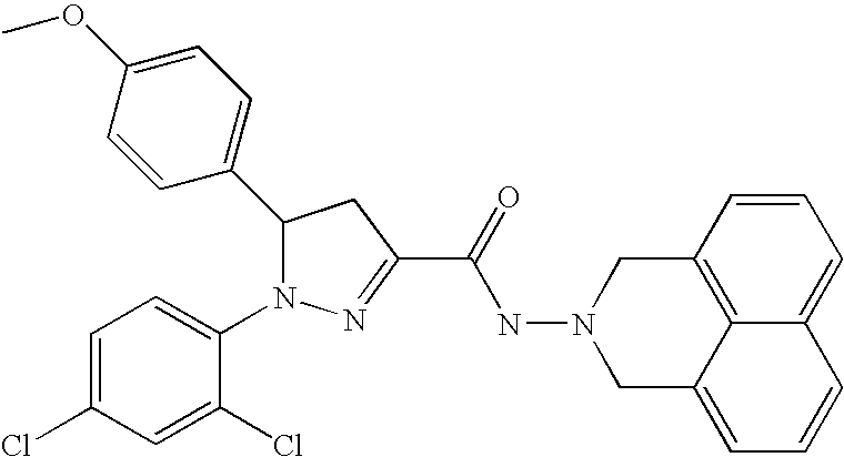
C1(C2N(C3=CC=C(Cl)C=C3Cl)N=C(C(=O)NN3CC4=CC=CC5=CC=CC(=C45)C3)C2)=CC=C(OC)C=C1
